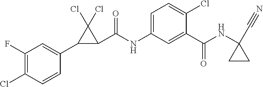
C1(F)=C(Cl)C=CC(C2C(C(NC3=CC=C(Cl)C(C(NC4(C#N)CC4)=O)=C3)=O)C2(Cl)Cl)=C1
